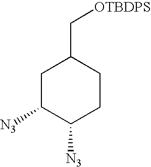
C1C([N3])C([N3])CCC1C[OTBDPS]
